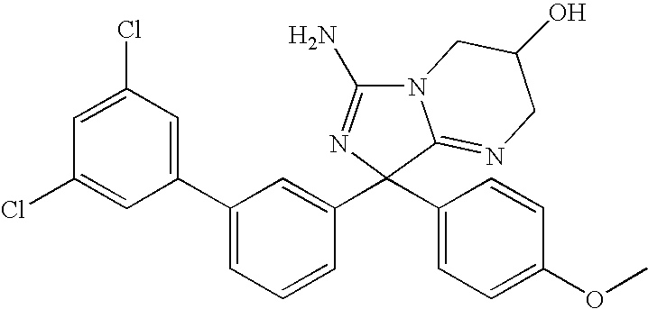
N12C(N)=NC(C3=CC(C4=CC(Cl)=CC(Cl)=C4)=CC=C3)(C3=CC=C(OC)C=C3)C1=NCC(O)C2
